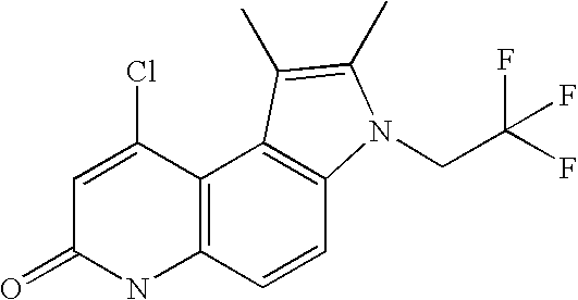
C1=C(Cl)C2=C(NC1=O)C=CC1=C2C(C)=C(C)N1CC(F)(F)F
